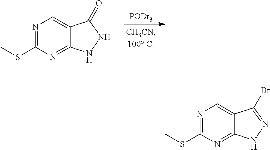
[POBr3].N1=C(SC)N=C2C(=C1)C(=O)NN2.N1=C(SC)N=C2C(=C1)C(Br)=NN2
